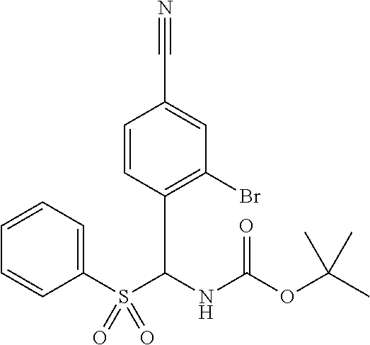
C1(S(C(NC(=O)OC(C)(C)C)C2=C(Br)C=C(C#N)C=C2)(=O)=O)=CC=CC=C1
